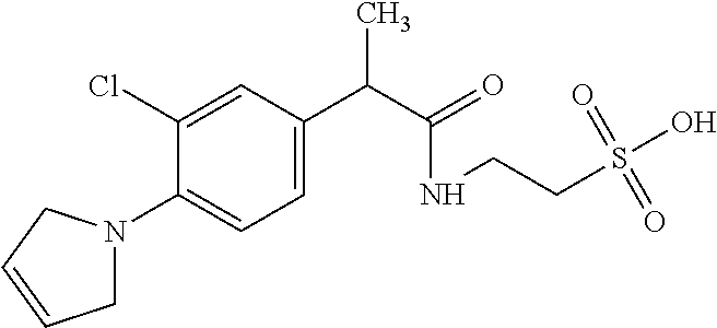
C1=C(C(C(=O)NCCS(O)(=O)=O)C)C=C(Cl)C(N2CC=CC2)=C1
